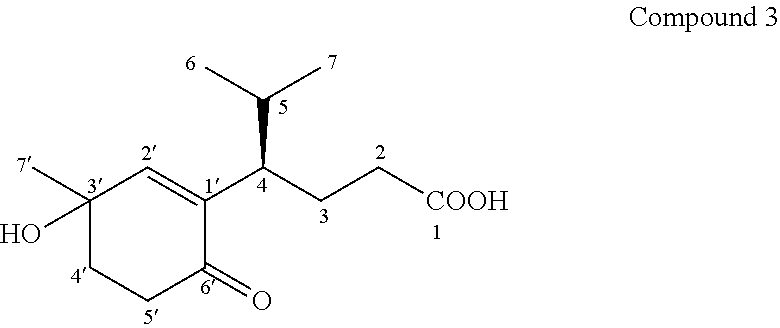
C1(C)(O)CCC(=O)C(C(C(C)C)CC[COOH])=C1
